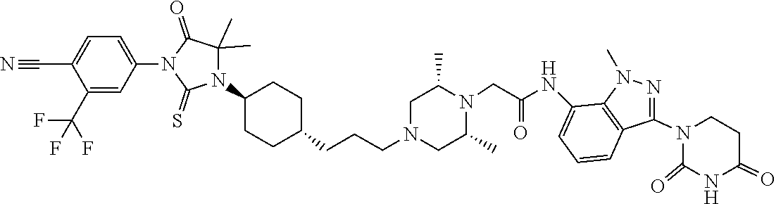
O=C1N(C2=NN(C)C3=C2C=CC=C3NC(CN2C(C)CN(CCCC3CCC(N4C(C)(C)C(=O)N(C5=CC=C(C#N)C(C(F)(F)F)=C5)C4=S)CC3)CC2C)=O)CCC(=O)N1
